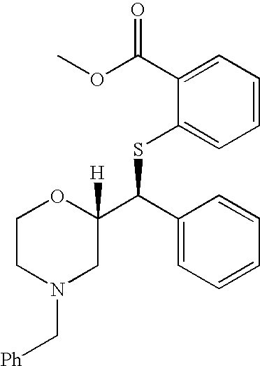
C1(C(OC)=O)=CC=CC=C1SC(C1=CC=CC=C1)C1([H])OCCN(C[Ph])C1
